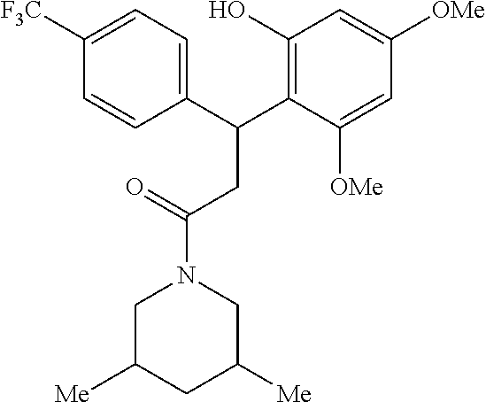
C1C([Me])CC([Me])CN1C(=O)CC(C1=C(O)C=C([OMe])C=C1[OMe])C1=CC=C([F3C])C=C1
